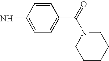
C1=CC(N)=CC=C1C(=O)N1CCCCC1
